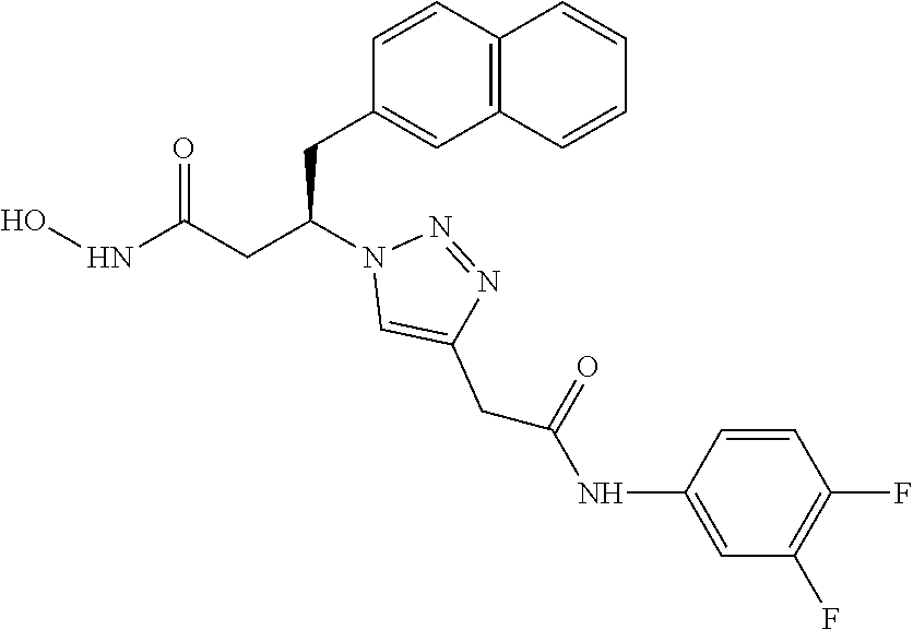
C1(CC(CC(NO)=O)N2C=C(CC(=O)NC3=CC(F)=C(F)C=C3)N=N2)=CC2=C(C=C1)C=CC=C2
